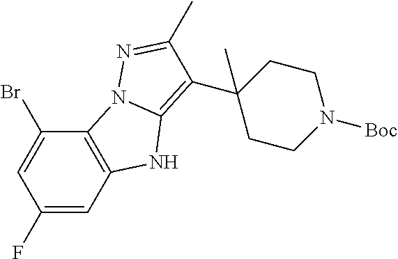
C1(F)=CC2=C(C(Br)=C1)N1C(=C(C3(C)CCN([Boc])CC3)C(C)=N1)N2
